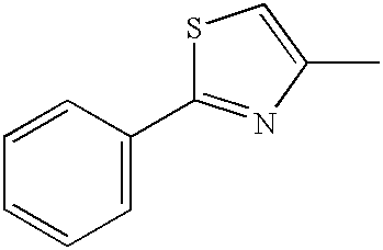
C1=C(C2=NC(C)=CS2)C=CC=C1
